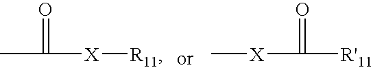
CC(=O)[X][R11].[X](C(=O)[R'11])C
